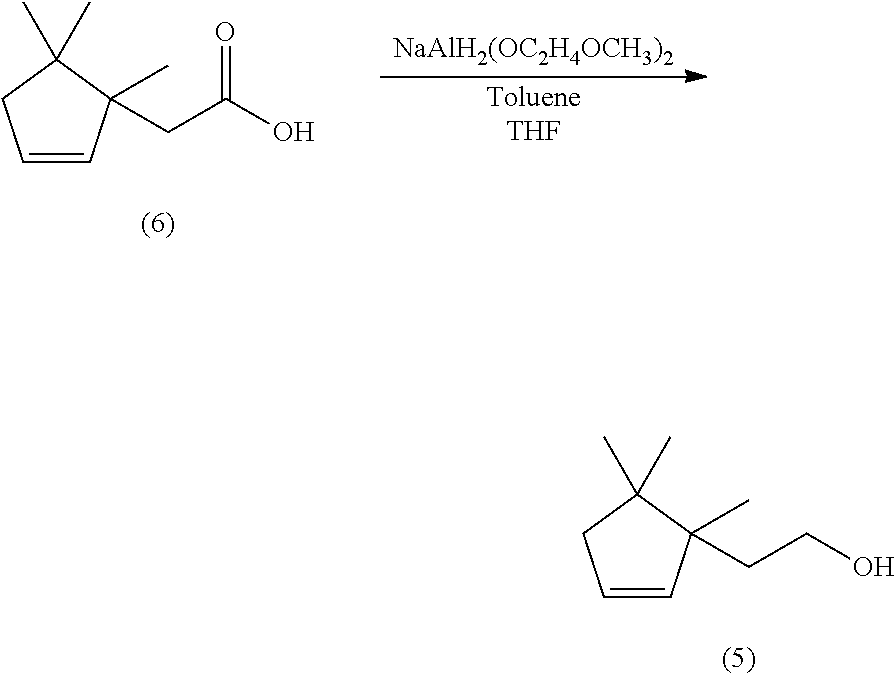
C1=CC(C)(CCO)C(C)(C)C1.C1=CC(C)(CC(O)=O)C(C)(C)C1.[NaAlH2(OC2H4OCH3)2].[TolueneTHF]
